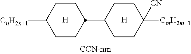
[H].[H].C1CC(C2CCC([CmH2m+1])([CN])CC2)CCC1[CnH2n+1]
